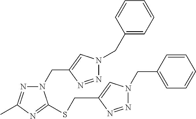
C1=CC(CN2N=NC(CSC3=NC(C)=NN3CC3=CN(CC4=CC=CC=C4)N=N3)=C2)=CC=C1
